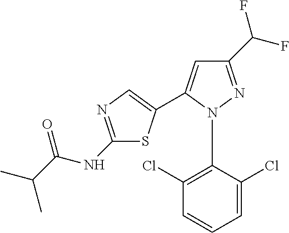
C1(NC(C(C)C)=O)=NC=C(C2=CC(C(F)F)=NN2C2=C(Cl)C=CC=C2Cl)S1
